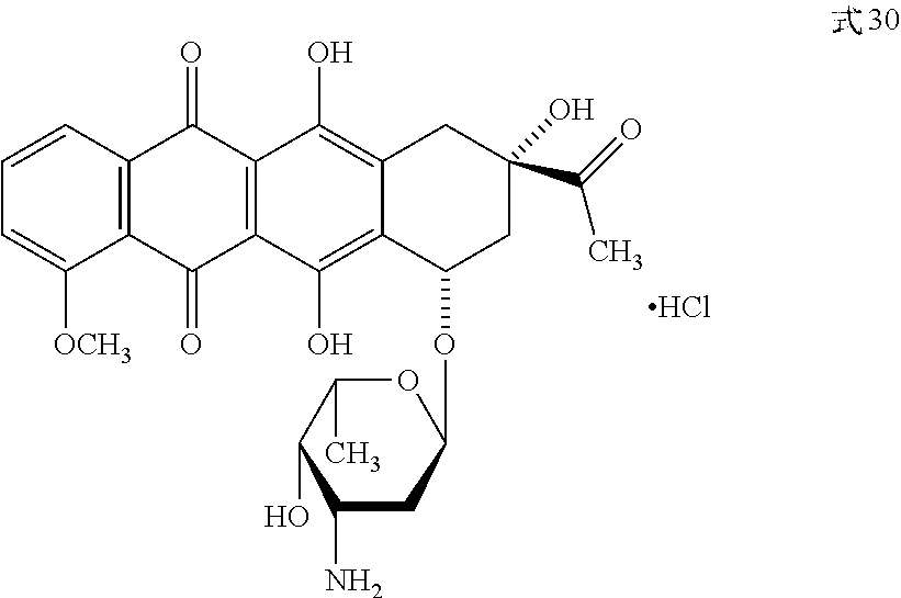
C12=C(C=CC=C1[OCH3])C(=O)C1=C(C2=O)C(O)=C2C(=C1O)CC(C(=O)C)(O)CC2OC1OC(C)C(O)C(N)C1.Cl
